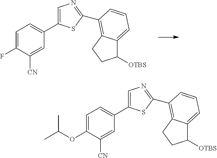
C1=C(C2=CC=C(F)C([CN])=C2)SC(C2=C3C(=CC=C2)C([OTBS])CC3)=N1.C1=C(C2=CC=C(OC(C)C)C([CN])=C2)SC(C2=C3C(=CC=C2)C([OTBS])CC3)=N1
